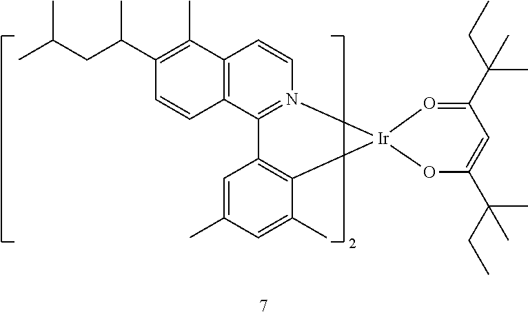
C12=C(C3=N(C=C1)[Ir]1(C4=C3C=C(C)C=C4C)O=C(C(CC)(C)C)C=C(C(CC)(C)C)O1)C=CC(C(CC(C)C)C)=C2C
